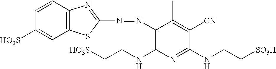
C12=C(C=CC([HO3S])=C1)N=C(N=NC1=C(NCC[HO3S])N=C(NCC[SO3H])C([CN])=C1C)S2
